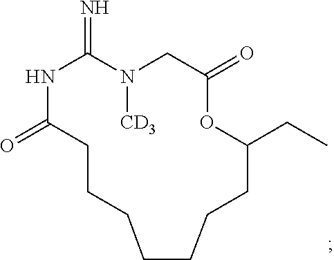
N1C(=O)CCCCCCCC(CC)OC(=O)CN([CD3])C1=N
